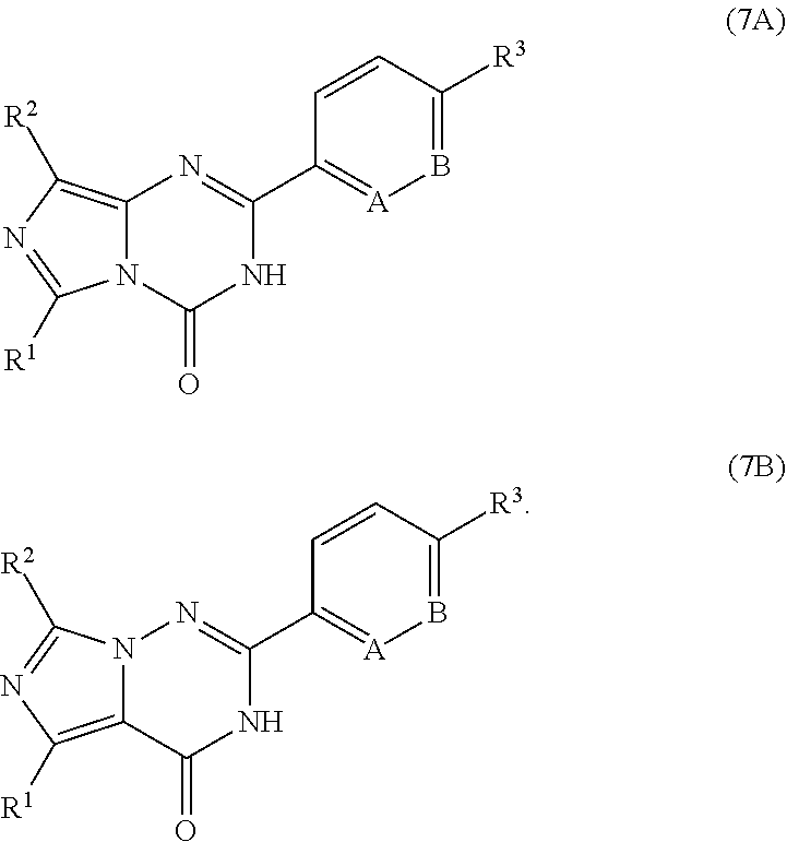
C12=C([R2])N=C([R1])N1C(=O)NC(C1=[A]B=C([R3])C=C1)=N2.N12C(=C([R1])N=C1[R2])C(=O)NC(C1=[A]B=C([R3])C=C1)=N2
